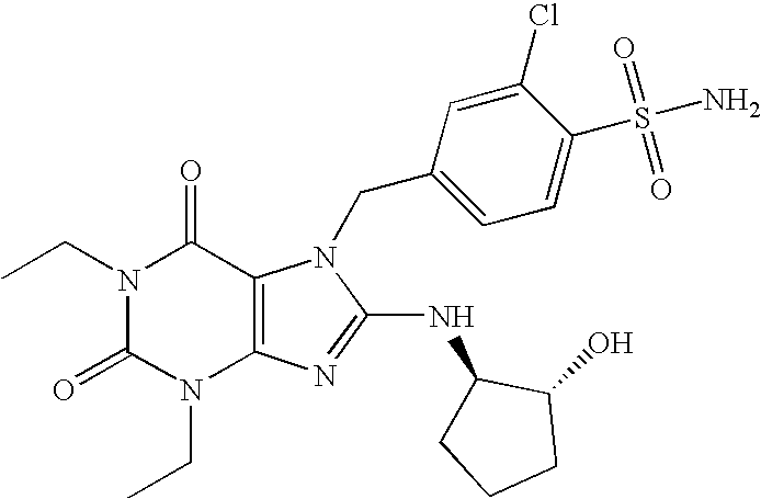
N1(CC)C(=O)N(CC)C2=C(C1=O)N(CC1=CC=C(S(N)(=O)=O)C(Cl)=C1)C(NC1CCCC1O)=N2
